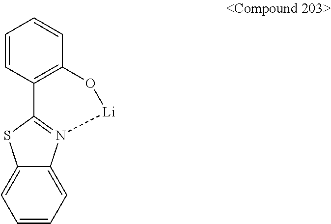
C1=CC=C2C(=C1)SC1=N2[Li]OC2=C1C=CC=C2
